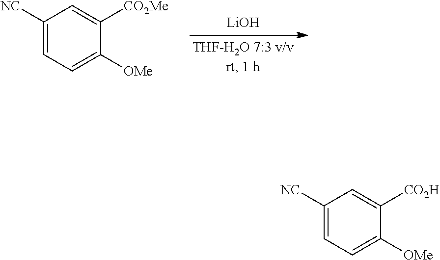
C1([NC])=CC=C([OMe])C([CO2Me])=C1.[LiOH].C1([NC])=CC=C([OMe])C([CO2H])=C1
